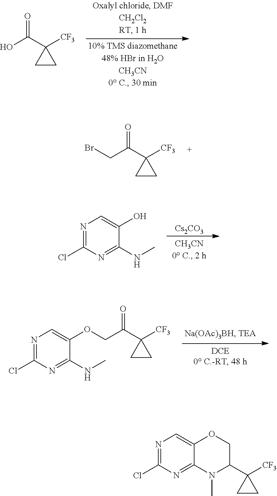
O=C(C1([CF3])CC1)O.O=C(C1([CF3])CC1)CBr.[Cs2CO3].N1=C(Cl)N=C(NC)C(O)=C1.N1=C(Cl)N=C(NC)C(OCC(C2([CF3])CC2)=O)=C1.N1=C(Cl)N=C2C(=C1)OCC(C1([CF3])CC1)N2C
